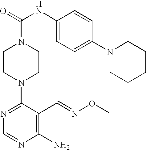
C1CN(C2=NC=NC(N)=C2C=NOC)CCN1C(=O)NC1=CC=C(N2CCCCC2)C=C1
